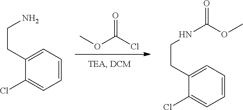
O(C(Cl)=O)C.C1(Cl)=CC=CC=C1CCN.C1(Cl)=CC=CC=C1CCNC(OC)=O
